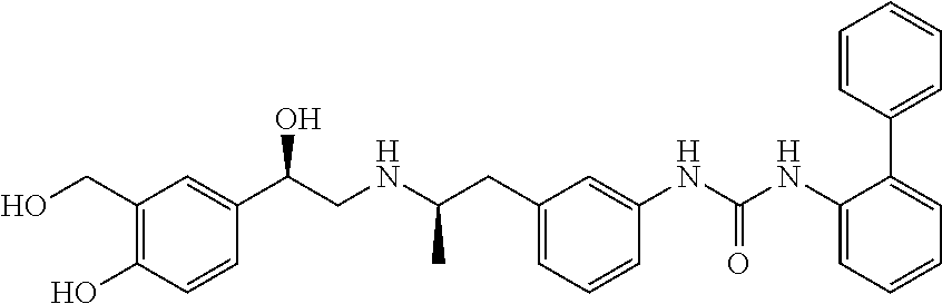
C1(CO)=C(O)C=CC(C(CNC(CC2=CC=CC(NC(NC3=CC=CC=C3C3=CC=CC=C3)=O)=C2)C)O)=C1
